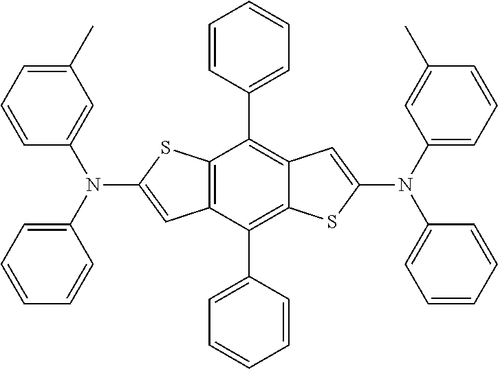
C12=C(C(C3=CC=CC=C3)=C3C(=C1C1=CC=CC=C1)C=C(N(C1=CC=CC(C)=C1)C1=CC=CC=C1)S3)C=C(N(C1=CC=CC=C1)C1=CC(C)=CC=C1)S2
